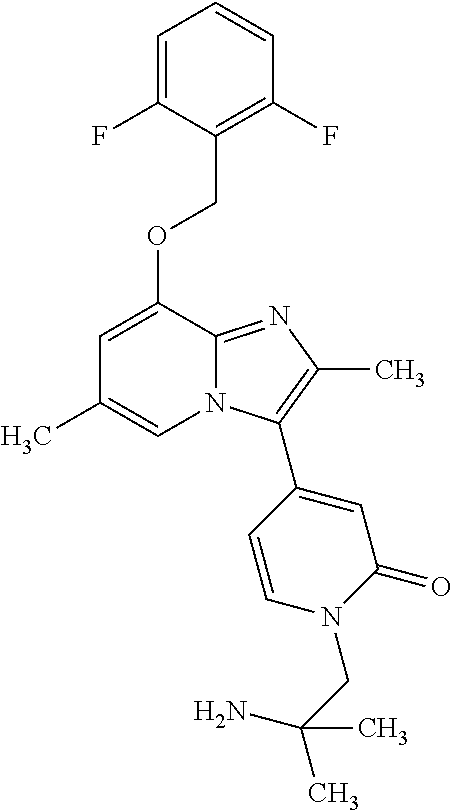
C1=C(F)C(COC2=CC(C)=CN3C2=NC(C)=C3C2=CC(=O)N(CC(N)(C)C)C=C2)=C(F)C=C1
